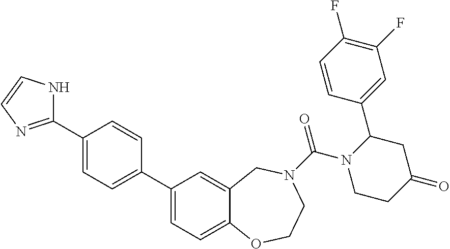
C1(C2=CC=C(C3=NC=CN3)C=C2)=CC=C2C(=C1)CN(C(N1CCC(=O)CC1C1=CC(F)=C(F)C=C1)=O)CCO2
